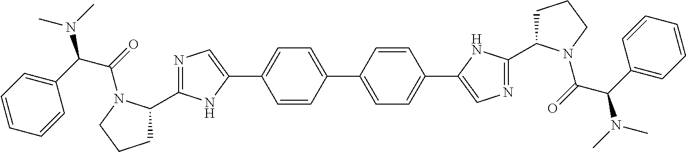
C1=CC(C2=CC=C(C3=CN=C(C4CCCN4C(=O)C(C4=CC=CC=C4)N(C)C)N3)C=C2)=CC=C1C1=CN=C(C2CCCN2C(=O)C(C2=CC=CC=C2)N(C)C)N1
